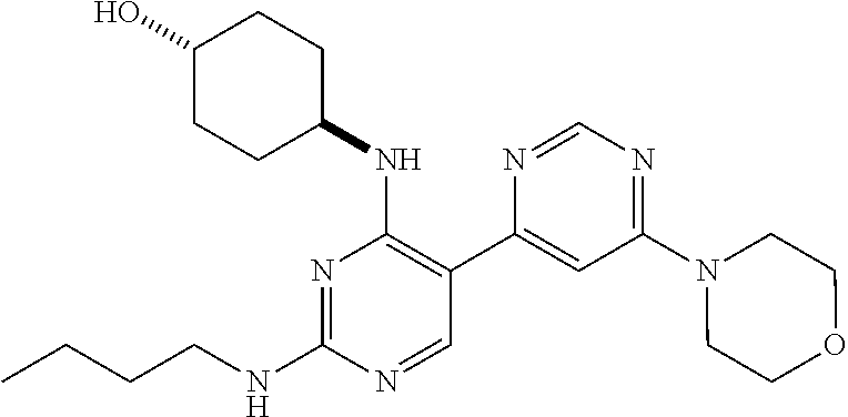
N1=C(NCCCC)N=CC(C2=CC(N3CCOCC3)=NC=N2)=C1NC1CCC(O)CC1
